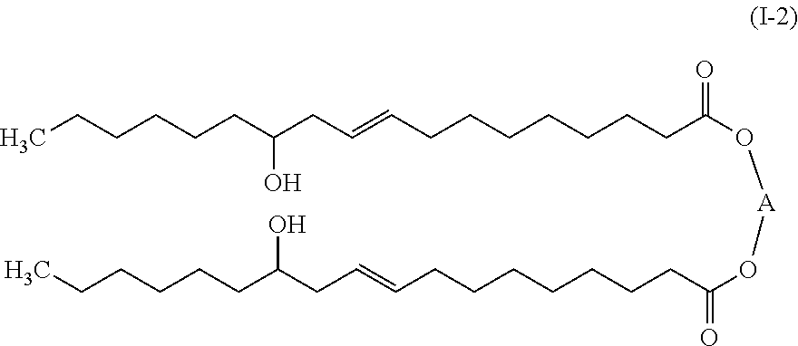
CCCCCCC(CC=CCCCCCCCC(O[A]OC(CCCCCCCC=CCC(CCCCCC)O)=O)=O)O
